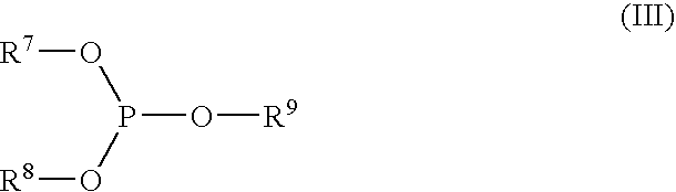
[R7]OP(O[R8])O[R9]
